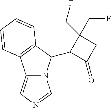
C12=CN=CN1C(C1C(=O)CC1(CF)CF)C1=C2C=CC=C1
